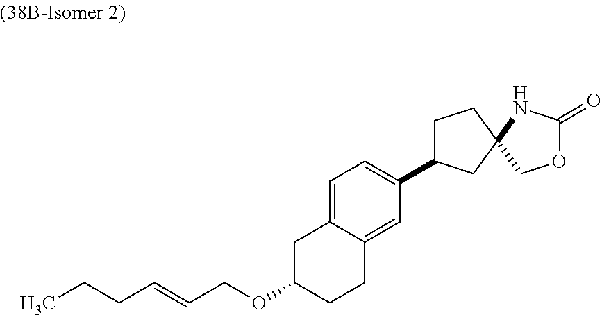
O1C(=O)NC2(C1)CCC(C1=CC=C3C(=C1)CCC(OCC=CCCC)C3)C2
